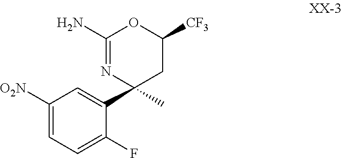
C1([O2N])=CC=C(F)C(C2(C)CC([CF3])OC(N)=N2)=C1
